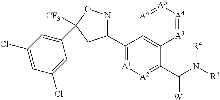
[A6]1=[A5][A4]=[A3]C2=C1C(C1=NOC([CF3])(C3=CC(Cl)=CC(Cl)=C3)C1)=[A1][A2]=C2C(N([R4])[R5])=[W]
